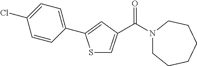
S1C=C(C(N2CCCCCC2)=O)C=C1C1=CC=C(Cl)C=C1
